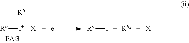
[Ra][I+][Rb].[X-].[Ra]I.[X-]
